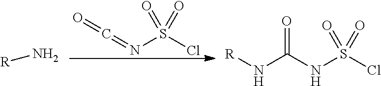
C(=NS(Cl)(=O)=O)=O.[R]N.N(S(Cl)(=O)=O)C(N[R])=O
